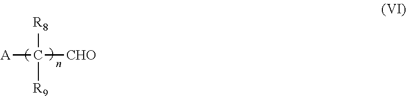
[A]C([CHO])([R8])[R9]
